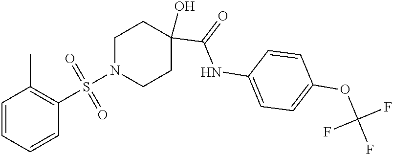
N1(S(=O)(=O)C2=C(C)C=CC=C2)CCC(O)(C(=O)NC2=CC=C(OC(F)(F)F)C=C2)CC1
